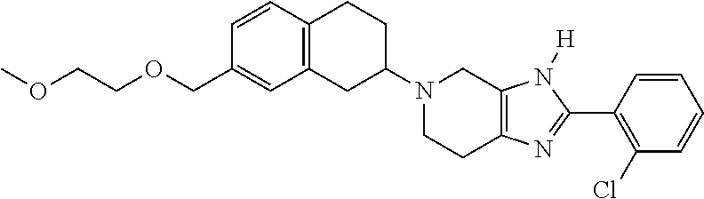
C12=C(CC(N3CCC4=C(C3)N([H])C(C3=C(Cl)C=CC=C3)=N4)CC1)C=C(COCCOC)C=C2
